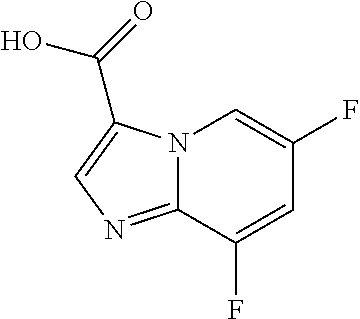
C1=C(F)C2=NC=C(C(=O)O)N2C=C1F
